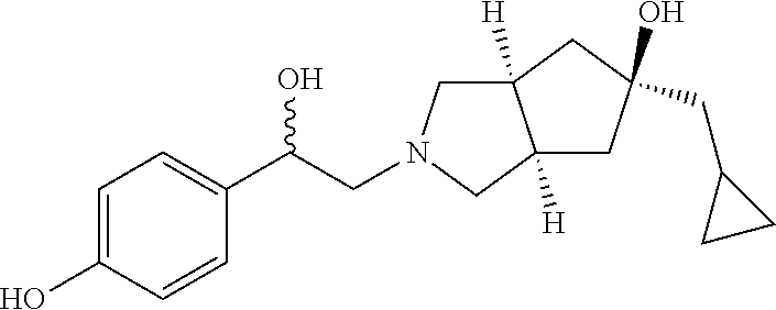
C1=C(O)C=CC(C(O)CN2CC3([H])C([H])(C2)CC(O)(CC2CC2)C3)=C1
